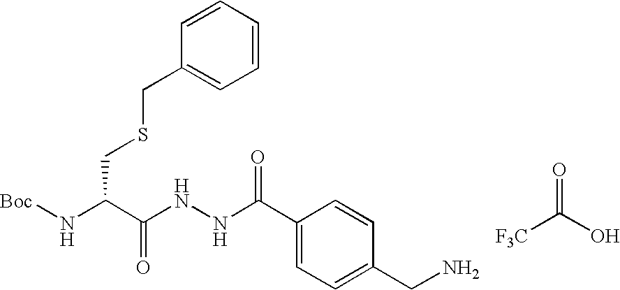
O=C(O)[F3C].C(C(N[Boc])C(NNC(=O)C1=CC=C(CN)C=C1)=O)SCC1=CC=CC=C1
